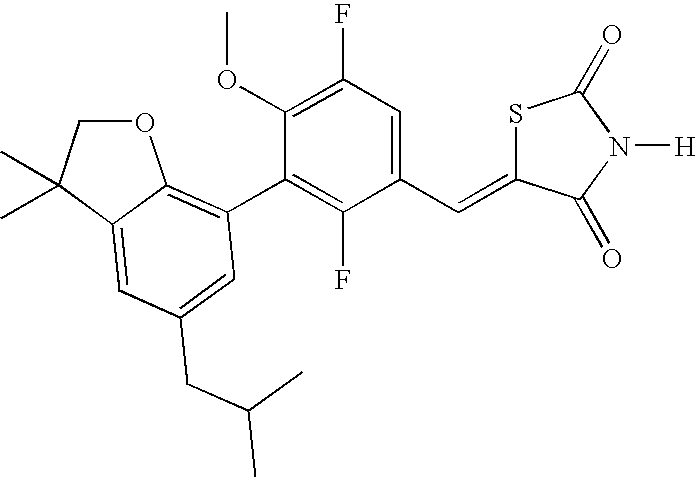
O1CC(C)(C)C2=CC(CC(C)C)=CC(C3=C(F)C(C=C4SC(=O)N([H])C4=O)=CC(F)=C3OC)=C12
